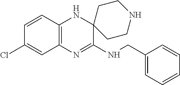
C1=CC2=C(C=C1Cl)N=C(NCC1=CC=CC=C1)C1(N2)CCNCC1
